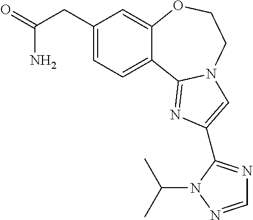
C1(CC(=O)N)=CC=C2C(=C1)OCCN1C2=NC(C2=NC=NN2C(C)C)=C1
